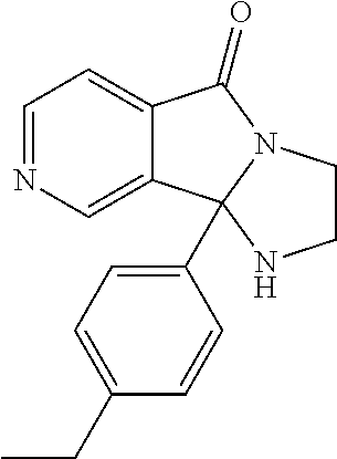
C12=CC=NC=C1C1(C3=CC=C(CC)C=C3)N(C2=O)CCN1
